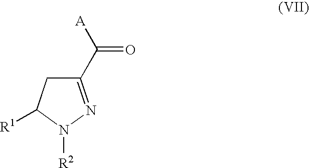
C1(C([A])=O)=NN([R2])C([R1])C1
